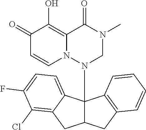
C1(=O)C=CN2C(=C1O)C(=O)N(C)CN2C12C(CC3=C1C=CC=C3)CC1=C(Cl)C(F)=CC=C21
